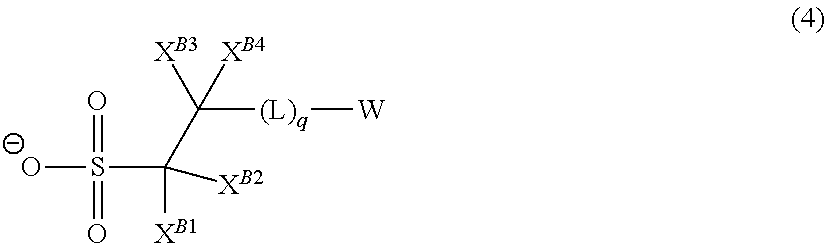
[O-]S(=O)(=O)C([XB1])([XB2])C([(L)q][W])([XB3])[XB4]
